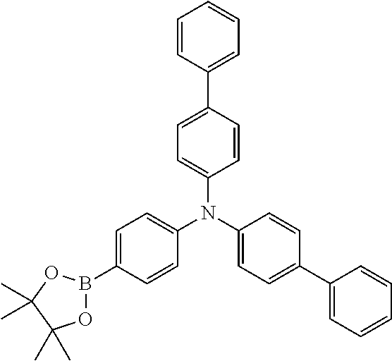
C1=CC(C2=CC=C(N(C3=CC=C(B4OC(C)(C)C(C)(C)O4)C=C3)C3=CC=C(C4=CC=CC=C4)C=C3)C=C2)=CC=C1
